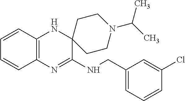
C12=C(N=C(NCC3=CC=CC(Cl)=C3)C3(N1)CCN(C(C)C)CC3)C=CC=C2
